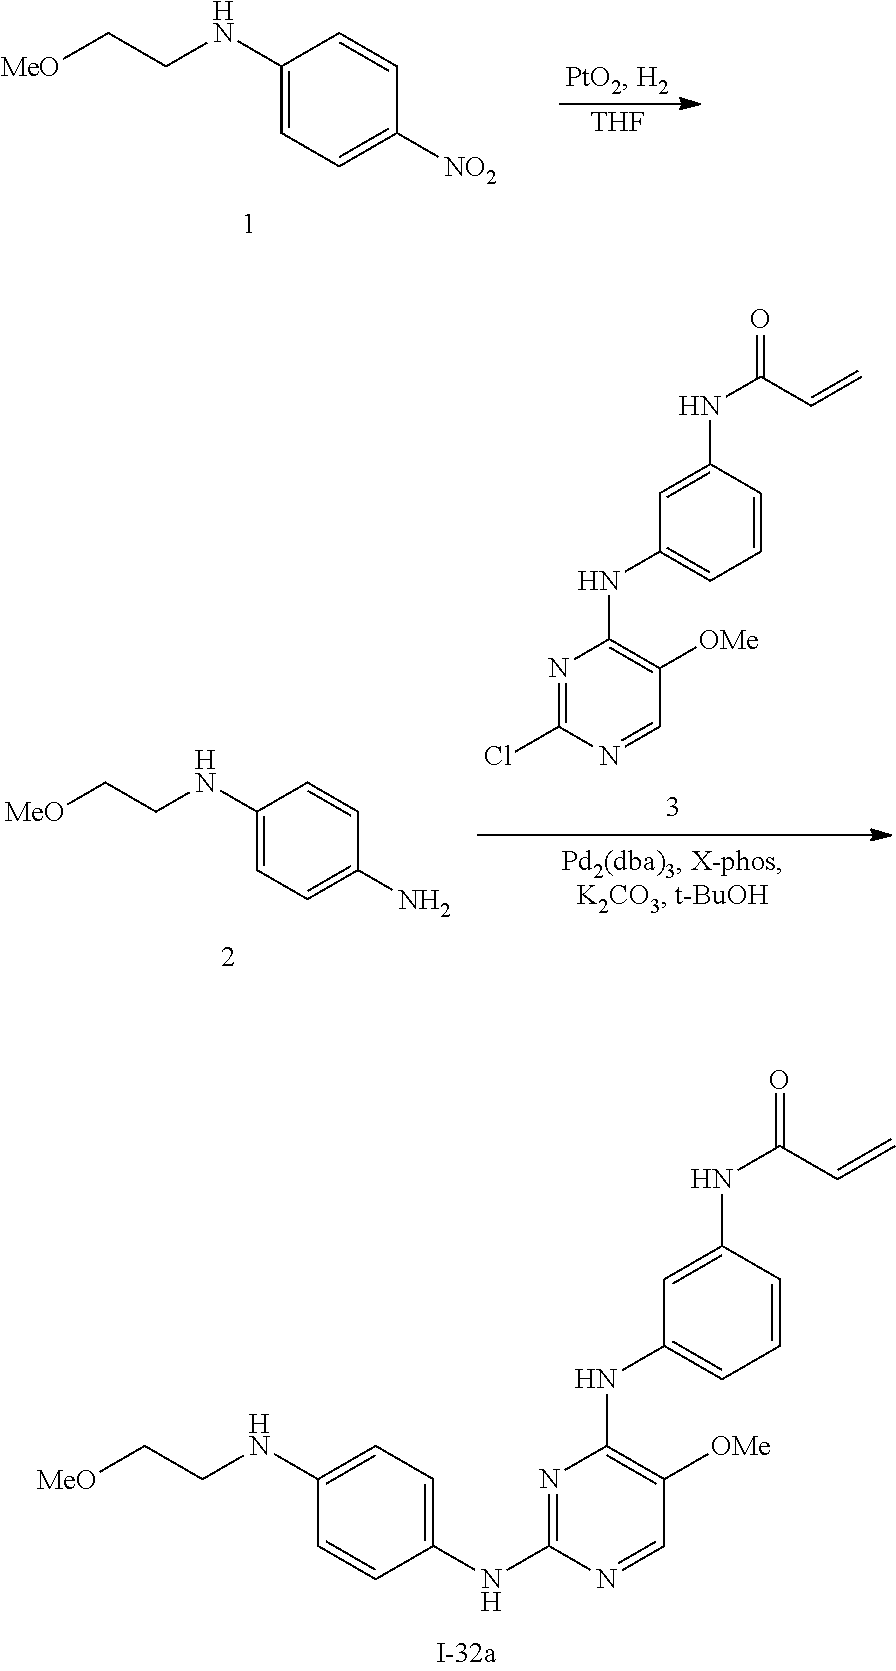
C1(NCC[MeO])=CC=C([NO2])C=C1.[THF].N1=C(Cl)N=CC([OMe])=C1NC1=CC=CC(NC(=O)C=C)=C1.C1(NCC[MeO])=CC=C(N)C=C1.N1=C(NC2=CC=C(NCC[MeO])C=C2)N=CC([OMe])=C1NC1=CC=CC(NC(=O)C=C)=C1
